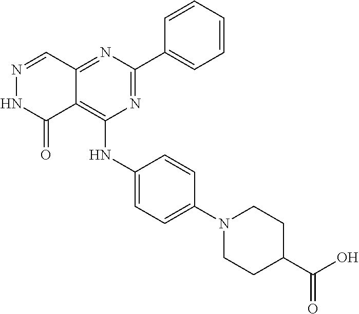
C12=NC(C3=CC=CC=C3)=NC(NC3=CC=C(N4CCC(C(O)=O)CC4)C=C3)=C1C(=O)NN=C2
